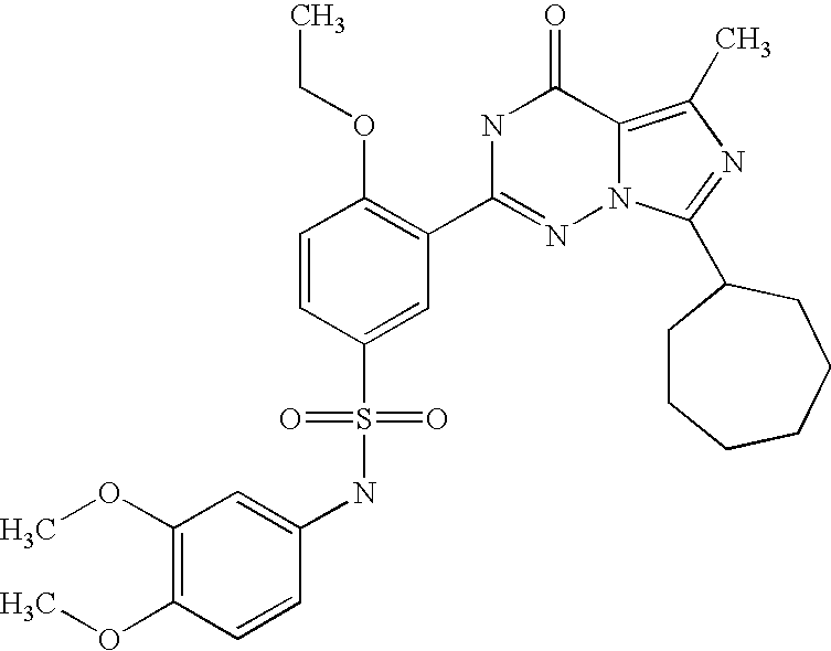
C1(NS(C2=CC(C3=NN4C(=C(C)N=C4C4CCCCCC4)C(=O)N3)=C(OCC)C=C2)(=O)=O)=CC(OC)=C(OC)C=C1
